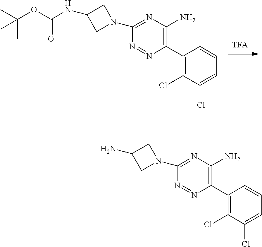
C1(N2CC(N)C2)=NC(N)=C(C2=C(Cl)C(Cl)=CC=C2)N=N1.C1(N2CC(NC(OC(C)(C)C)=O)C2)=NC(N)=C(C2=C(Cl)C(Cl)=CC=C2)N=N1
